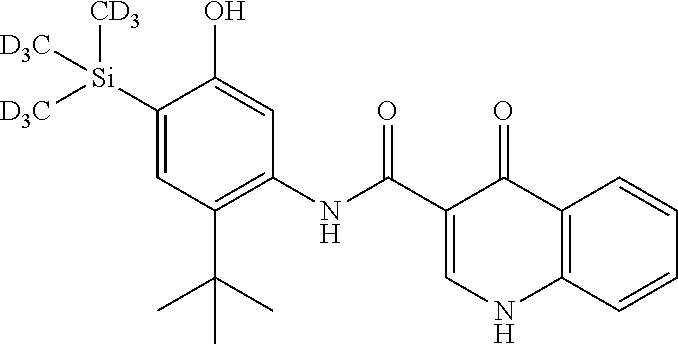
[Si](C1=CC(C(C)(C)C)=C(NC(=O)C2=CNC3=C(C2=O)C=CC=C3)C=C1O)([CD3])([D3C])[D3C]
